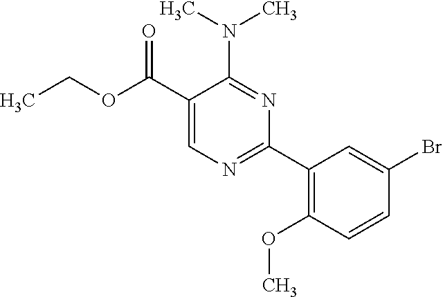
N(C1=NC(C2=C(OC)C=CC(Br)=C2)=NC=C1C(OCC)=O)(C)C
